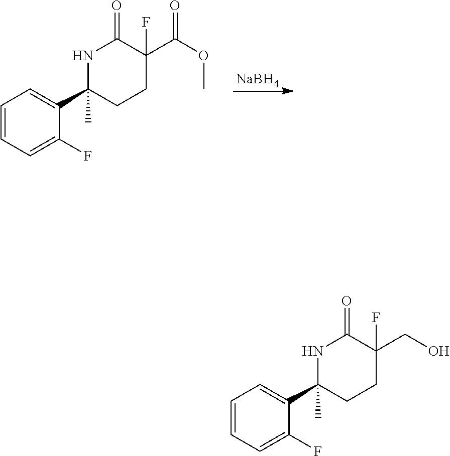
[NaBH4].C1=CC=C(F)C(C2(C)CCC(F)(C(OC)=O)C(=O)N2)=C1.C1=CC=C(F)C(C2(C)CCC(F)(CO)C(=O)N2)=C1
